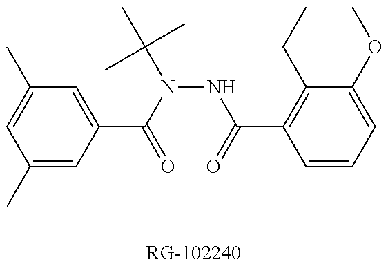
C1(C)=CC(C(=O)N(NC(=O)C2=C(CC)C(OC)=CC=C2)C(C)(C)C)=CC(C)=C1
